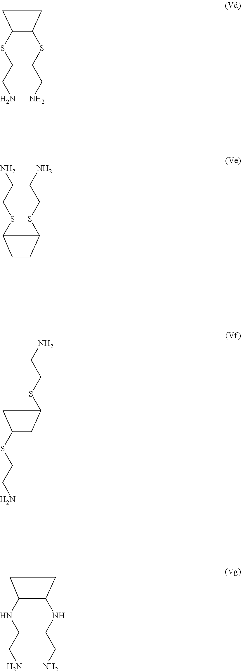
C1C(SCCN)C(SCCN)C1.C1(SCCN)CCC1SCCN.C1C(SCCN)CC1SCCN.C1C(NCCN)C(NCCN)C1
